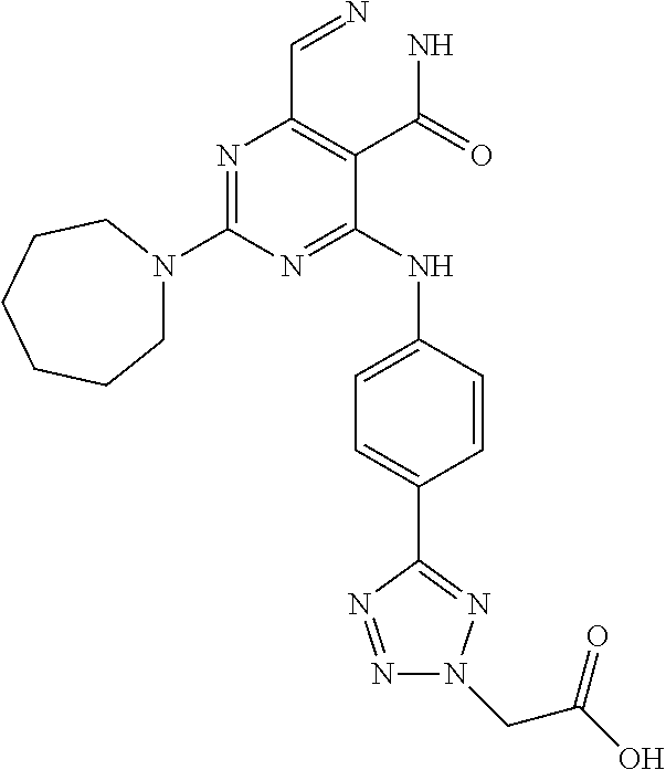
N1=C(N2CCCCCC2)N=C(NC2=CC=C(C3=NN(CC(O)=O)N=N3)C=C2)C(C(N)=O)=C1C=N
